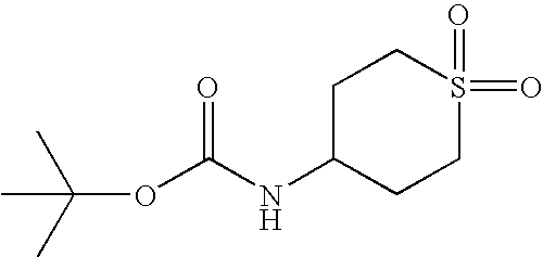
C1C(NC(OC(C)(C)C)=O)CCS(=O)(=O)C1
